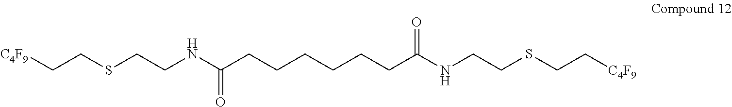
[C4F9]CCSCCNC(=O)CCCCCCC(NCCSCC[C4F9])=O
